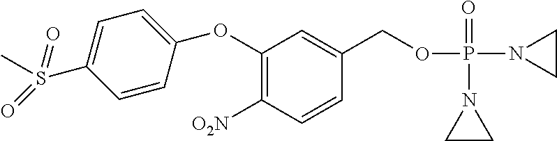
C1(OC2=CC=C(S(C)(=O)=O)C=C2)=C([O2N])C=CC(COP(N2CC2)(=O)N2CC2)=C1
